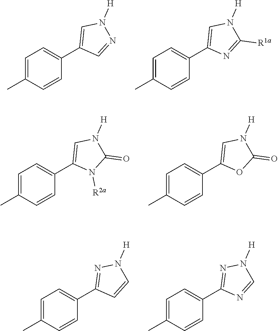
C1=C(C)C=CC(C2=CN([H])N=C2)=C1.C1=C(C)C=CC(C2=CN([H])C([R1a])=N2)=C1.C1=C(C)C=CC(C2=CN([H])C(=O)N2[R2a])=C1.C1=C(C)C=CC(C2=CN([H])C(=O)O2)=C1.C1=C(C)C=CC(C2=NN([H])C=C2)=C1.C1=C(C)C=CC(C2=NN([H])C=N2)=C1
